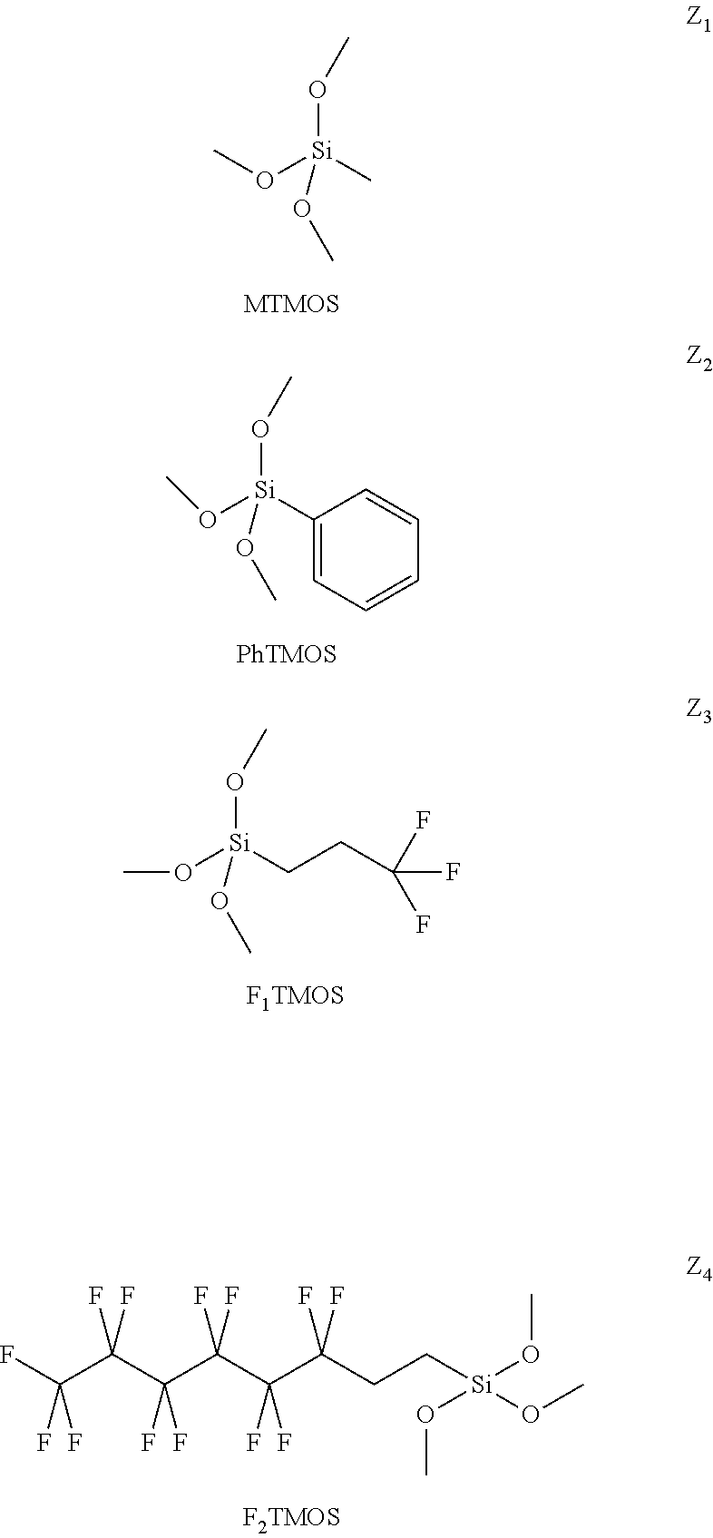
C[Si](OC)(OC)OC.C1([Si](OC)(OC)OC)=CC=CC=C1.C([Si](OC)(OC)OC)CC(F)(F)F.FC(C(C(C(C(C(CC[Si](OC)(OC)OC)(F)F)(F)F)(F)F)(F)F)(F)F)(F)F
